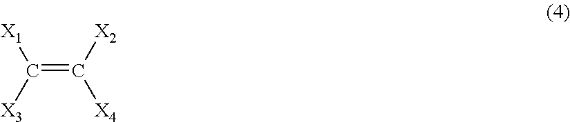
C(=C([X2])[X4])([X3])[X1]
